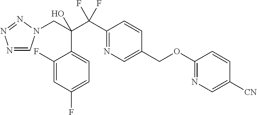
N1=CN(CC(C(C2=NC=C(COC3=NC=C([CN])C=C3)C=C2)(F)F)(O)C2=CC=C(F)C=C2F)N=N1
